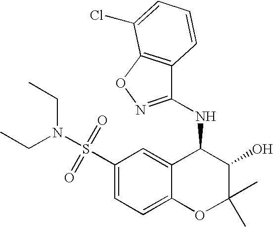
C1(S(=O)(=O)N(CC)CC)=CC=C2C(=C1)C(NC1=NOC3=C1C=CC=C3Cl)C(O)C(C)(C)O2
